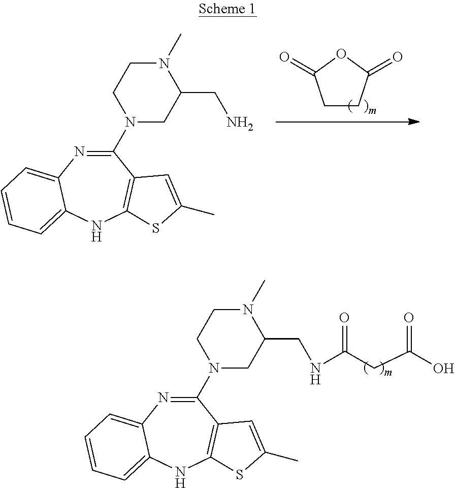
C1CC(=O)OC1=O.C1(N2CC(CN)N(C)CC2)=NC2=CC=CC=C2NC2=C1C=C(C)S2.C1(N2CC(CNC(CC(O)=O)=O)N(C)CC2)=NC2=CC=CC=C2NC2=C1C=C(C)S2
